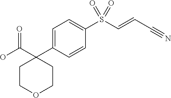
OC(=O)C1(C2=CC=C(S(C=CC#N)(=O)=O)C=C2)CCOCC1
